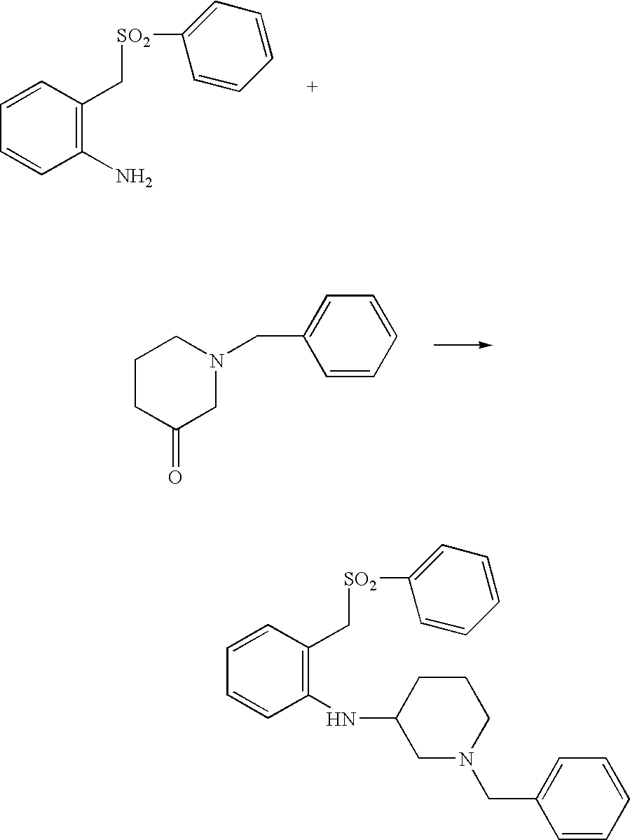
C1(N)=C(C[SO2]C2=CC=CC=C2)C=CC=C1.C1CC(=O)CN(CC2=CC=CC=C2)C1.C1(NC2CN(CC3=CC=CC=C3)CCC2)=C(C[SO2]C2=CC=CC=C2)C=CC=C1
